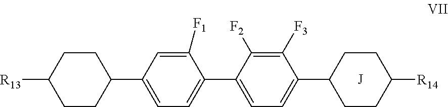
[R13]C1CCC(C2=CC=C(C3=CC=C(C4CCC([R14])CC4)C([F3])=C3[F2])C([F1])=C2)CC1.[J]
